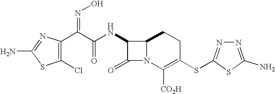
C1(C(C(NC2C(=O)N3C2CCC(SC2=NN=C(N)S2)=C3[CO2H])=O)=NO)=C(Cl)SC(N)=N1
